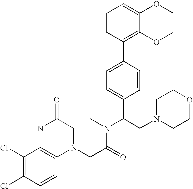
C1(Cl)=C(Cl)C=CC(N(CC(N)=O)CC(N(C)C(CN2CCOCC2)C2=CC=C(C3=C(OC)C(OC)=CC=C3)C=C2)=O)=C1
